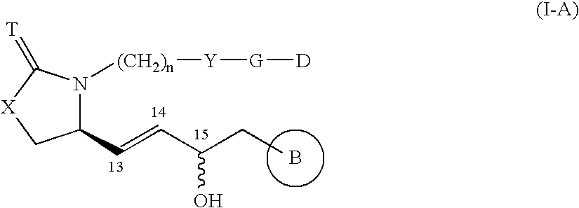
B.C1(C=CC(O)CC)N([(CH2)n][Y][G][D])C(=[T])[X]C1
